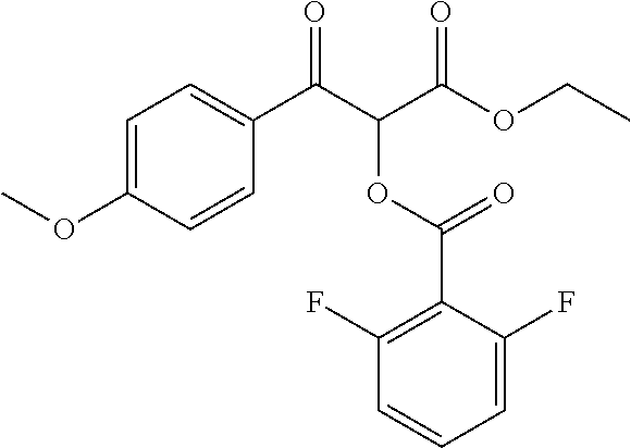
C1=C(OC)C=CC(C(C(C(OCC)=O)OC(C2=C(F)C=CC=C2F)=O)=O)=C1
